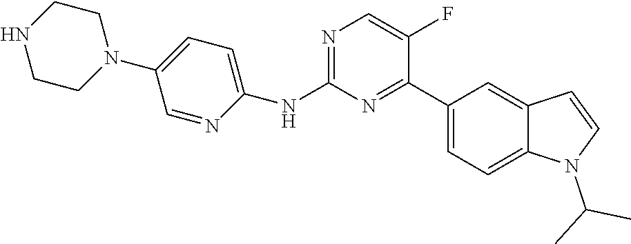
C1(NC2=CC=C(N3CCNCC3)C=N2)=NC=C(F)C(C2=CC=C3C(=C2)C=CN3C(C)C)=N1
